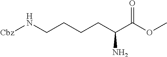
[Cbz]NCCCCC(C(OC)=O)N
